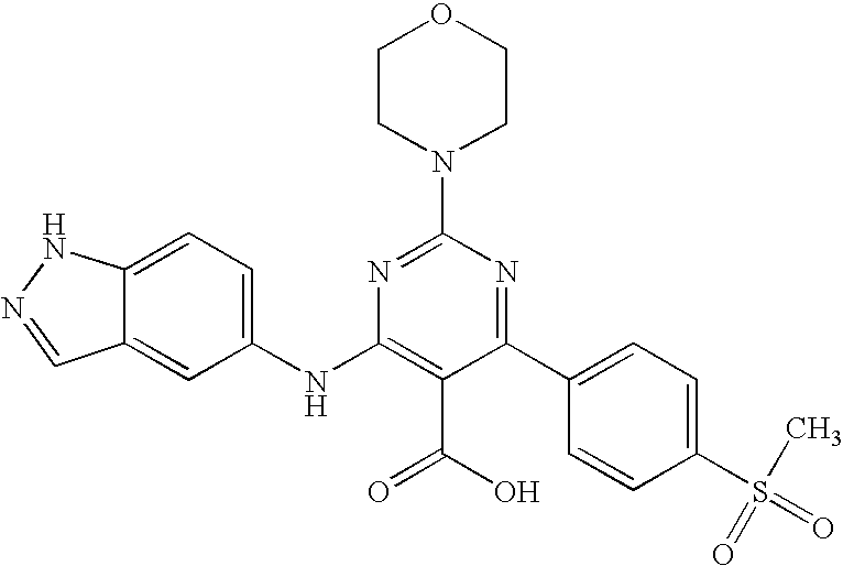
C1(C2=CC=C(S(=O)(C)=O)C=C2)=NC(N2CCOCC2)=NC(NC2=CC=C3C(=C2)C=NN3)=C1C(O)=O
